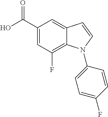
C1(C(O)=O)=CC(F)=C2C(=C1)C=CN2C1=CC=C(F)C=C1
